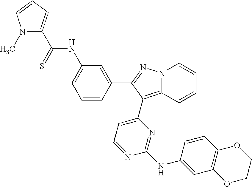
C(=S)(NC1=CC=CC(C2=NN3C(=C2C2=CC=NC(NC4=CC5=C(C=C4)OCCO5)=N2)C=CC=C3)=C1)C1=CC=CN1C
